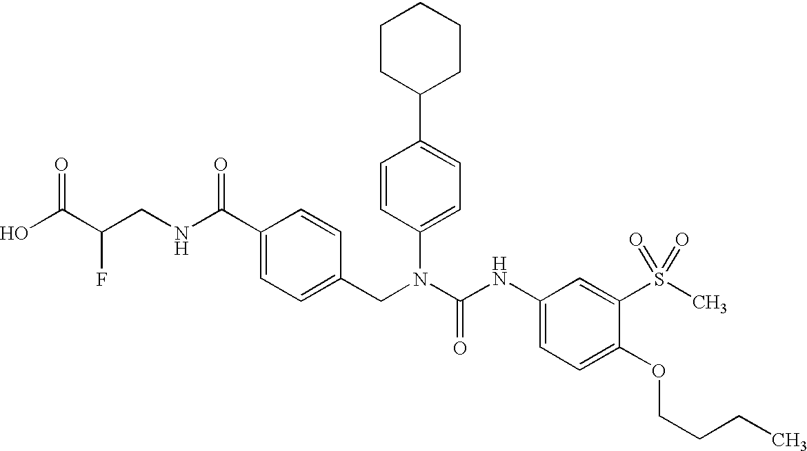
OC(C(CNC(C1=CC=C(CN(C(NC2=CC=C(OCCCC)C(S(C)(=O)=O)=C2)=O)C2=CC=C(C3CCCCC3)C=C2)C=C1)=O)F)=O
